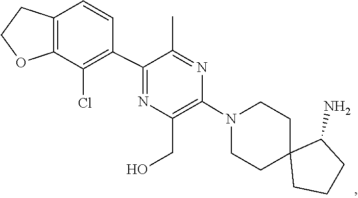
C1C2(CCCC2N)CCN(C2=C(CO)N=C(C3=C(Cl)C4=C(C=C3)CCO4)C(C)=N2)C1
